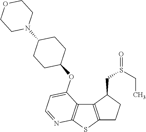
C12=C(SC3=C1C(OC1CCC(N4CCOCC4)CC1)=CC=N3)CCC2CS(CC)=O
